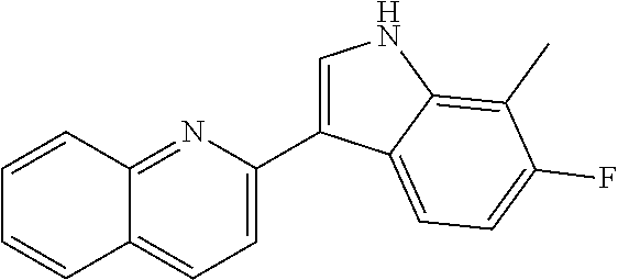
C1=C(C2=CNC3=C(C)C(F)=CC=C23)N=C2C(=C1)C=CC=C2
